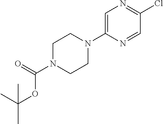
C1CN(C(OC(C)(C)C)=O)CCN1C1=CN=C(Cl)C=N1
